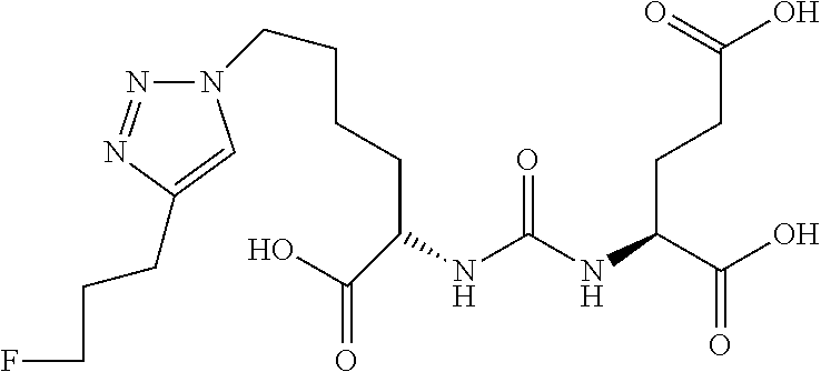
OC(C(NC(NC(CCCCN1N=NC(CCCF)=C1)C(=O)O)=O)CCC(=O)O)=O
